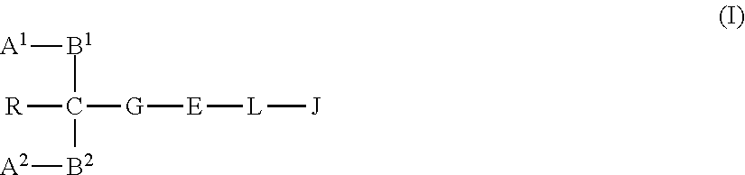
[A1][B1]C([R])([B2][A2])[G][E][L][J]
